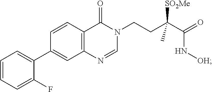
C12=C(C=CC(C3=CC=CC=C3F)=C1)C(=O)N(CCC(C(=O)N[OH])([SO2Me])C)C=N2
